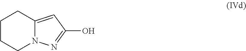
C1CCN2C(=CC(O)=N2)C1
